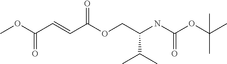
C(OC(NC(COC(C=CC(OC)=O)=O)C(C)C)=O)(C)(C)C
